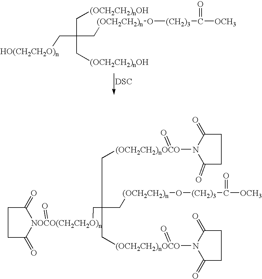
[HO(CH2CH2O)n]CC(C[(OCH2CH2)nOH])(C[(OCH2CH2)nOH])C[(OCH2CH2)n]O[(CH2)3]C([OCH3])=O.[DSC].C([(OCH2CH2)nOCO](N1C(=O)CCC1=O)=O)C(C[(OCH2CH2)nOCO](=O)N1C(=O)CCC1=O)(C[(OCH2CH2)n]O[(CH2)3]C([OCH3])=O)C[NOCO(CH2CH2O)n]1(=O)C(=O)CCC1=O
